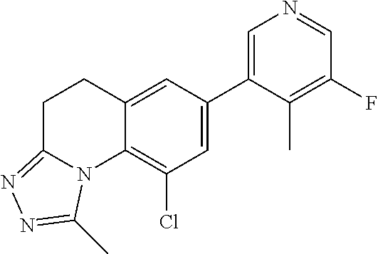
N1=CC(F)=C(C)C(C2=CC(Cl)=C3C(=C2)CCC2=NN=C(C)N32)=C1
